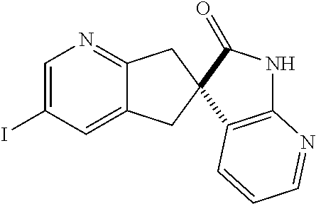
C1=C(I)C=C2C(=N1)CC1(C2)C(=O)NC2=C1C=CC=N2
